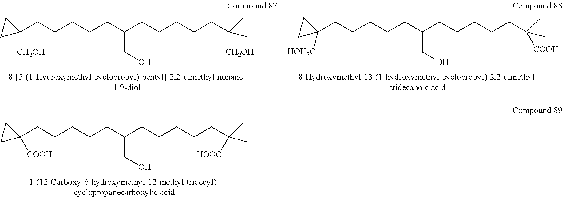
C1(CCCCCC(CCCCCC([CH2OH])(C)C)CO)([CH2OH])CC1.C1(CCCCCC(CCCCCC([COOH])(C)C)CO)([HOH2C])CC1.C1(CCCCCC(CCCCCC([HOOC])(C)C)CO)([COOH])CC1
